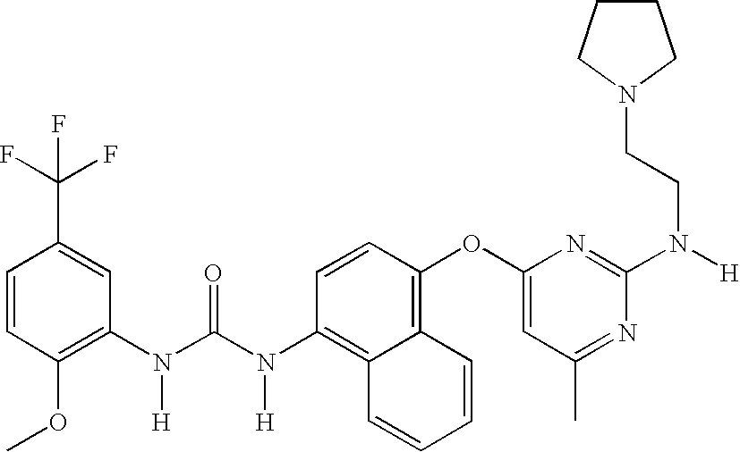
C1=CC(OC)=C(N(C(N(C2=C3C(=C(OC4=CC(C)=NC(N(CCN5CCCC5)[H])=N4)C=C2)C=CC=C3)[H])=O)[H])C=C1C(F)(F)F
